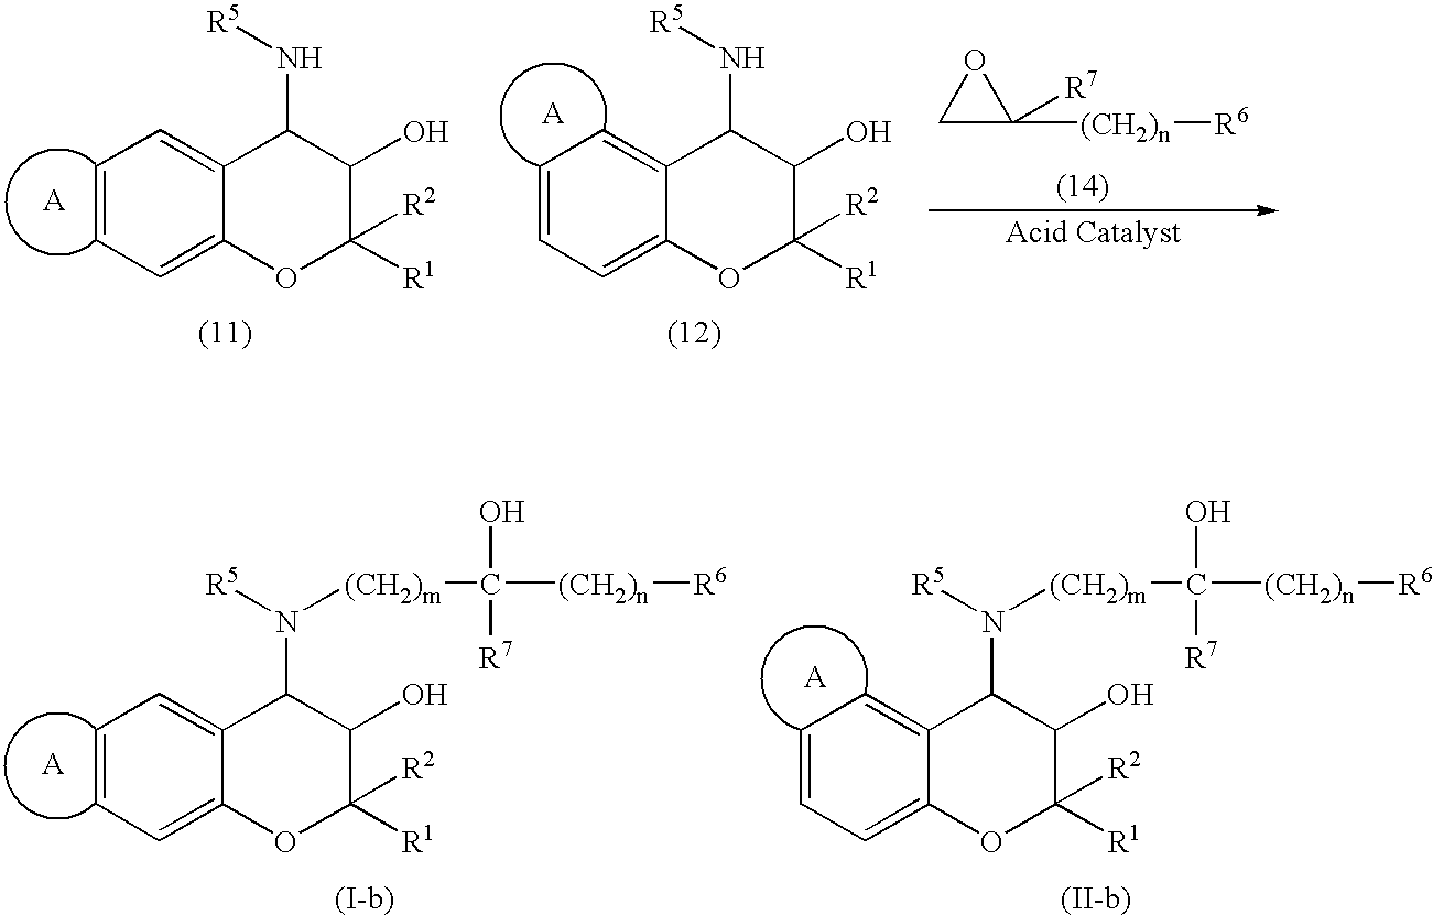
C1=CC=C2C(=C1)C(N([R5])[(CH2)m]C([(CH2)n][R6])(O)[R7])C(O)C([R2])([R1])O2.N([R5])([(CH2)m]C([(CH2)n][R6])(O)[R7])C1C2=CC=CC=C2OC([R2])([R1])C1O.C1=CC=C2C(=C1)C(N[R5])C(O)C([R2])([R1])O2.C1=CC=C2C(=C1)C(N[R5])C(O)C([R2])([R1])O2.C1C([(CH2)n][R6])([R7])O1
